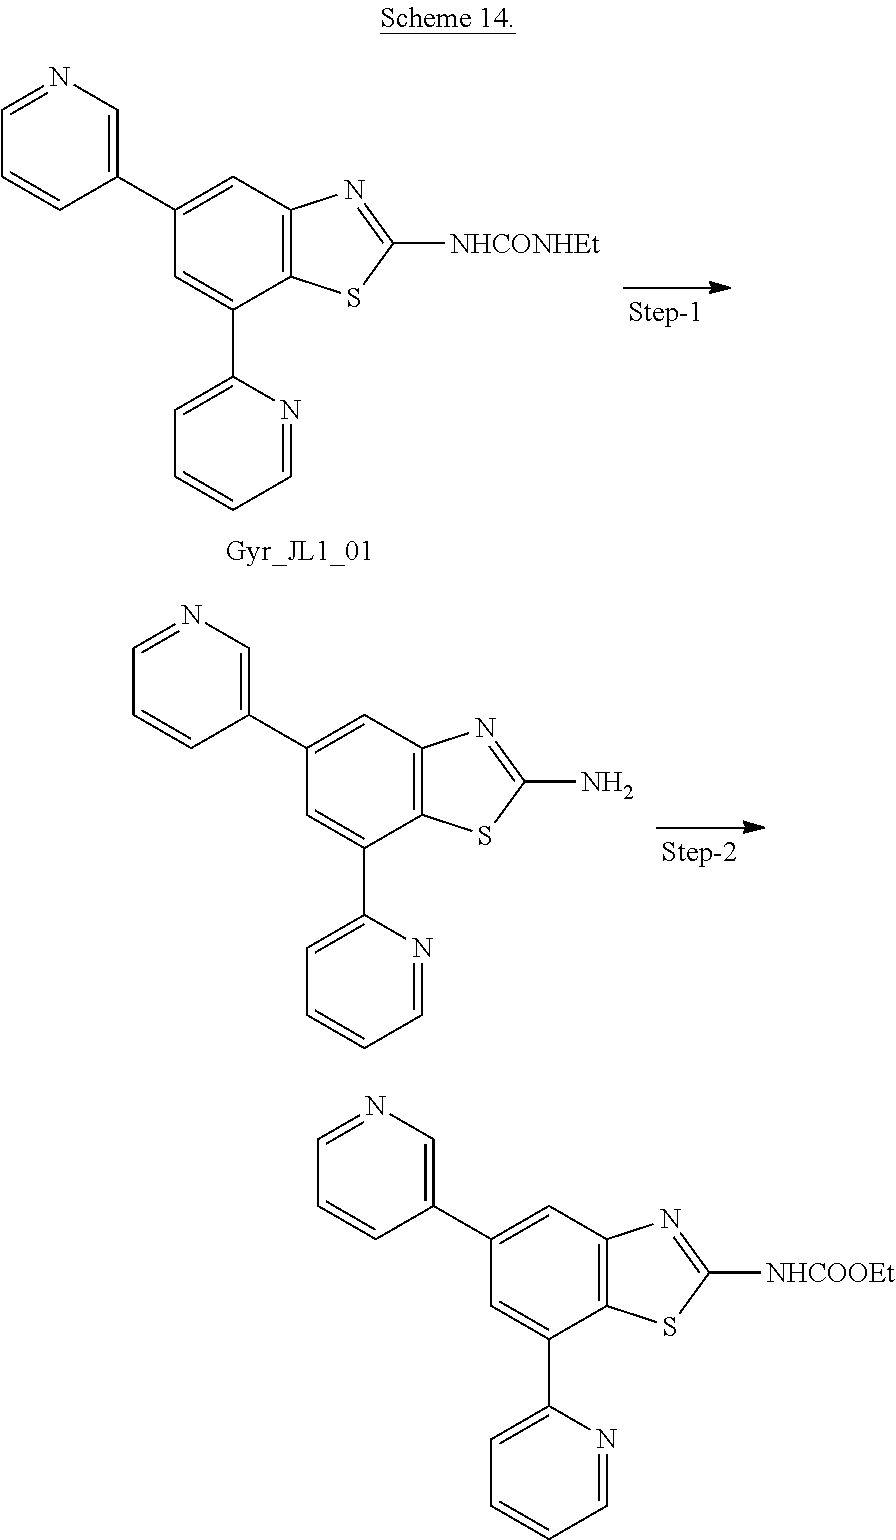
C12=C(C=C(C3=CN=CC=C3)C=C1C1=CC=CC=N1)N=C([NHCONHEt])S2.C12=C(C=C(C3=CN=CC=C3)C=C1C1=CC=CC=N1)N=C(N)S2.C12=C(C=C(C3=CN=CC=C3)C=C1C1=CC=CC=N1)N=C([NHCOOEt])S2
